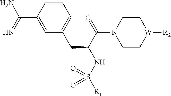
C1=CC(C(=N)N)=CC(CC(NS([R1])(=O)=O)C(=O)N2CC[W]([R2])CC2)=C1
